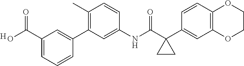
C12=C(OCCO1)C=C(C1(C(NC3=CC(C4=CC(C(O)=O)=CC=C4)=C(C)C=C3)=O)CC1)C=C2.[H]
